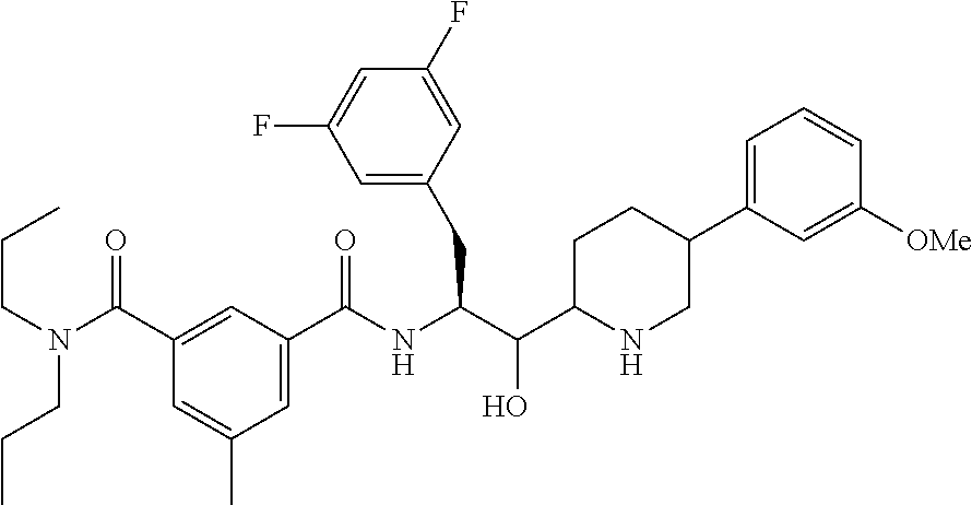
CCCN(CCC)C(C1=CC(C(NC(C(C2CCC(C3=CC=CC([OMe])=C3)CN2)O)CC2=CC(F)=CC(F)=C2)=O)=CC(C)=C1)=O
